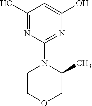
N1=C(N2CCOCC2C)N=C(O)C=C1O
